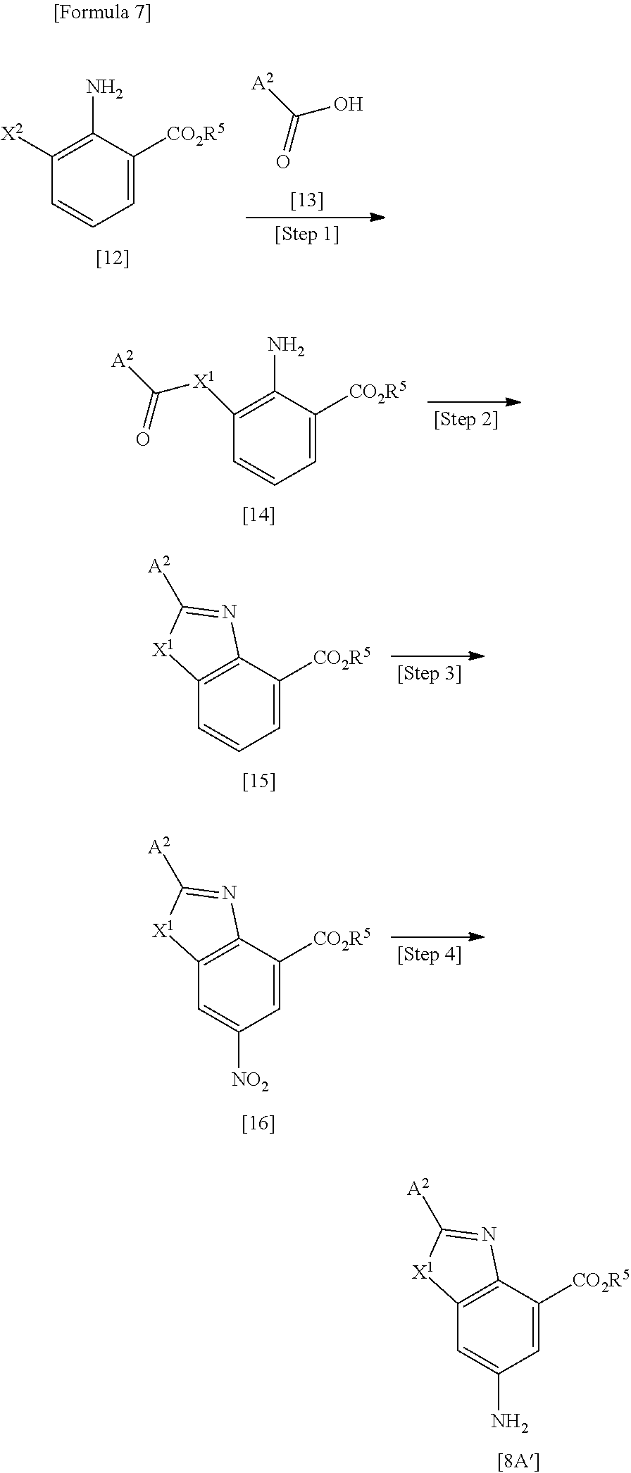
C1([X2])=C(N)C([CO2R5])=CC=C1.C(=O)([A2])O.C(=O)([A2])[X1]C1=C(N)C([CO2R5])=CC=C1.C12=C(C([CO2R5])=CC=C1)N=C([A2])[X1]2.C12=C(C([CO2R5])=CC([NO2])=C1)N=C([A2])[X1]2.C12=C(C([CO2R5])=CC(N)=C1)N=C([A2])[X1]2
